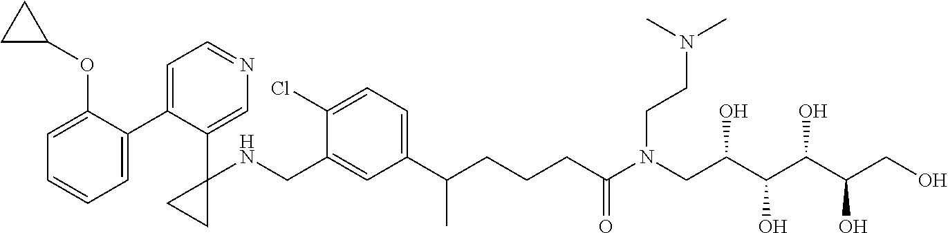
C1(C2=CC=NC=C2C2(NCC3=CC(C(CCCC(N(CC(C(C(C(CO)O)O)O)O)CCN(C)C)=O)C)=CC=C3Cl)CC2)=CC=CC=C1OC1CC1
